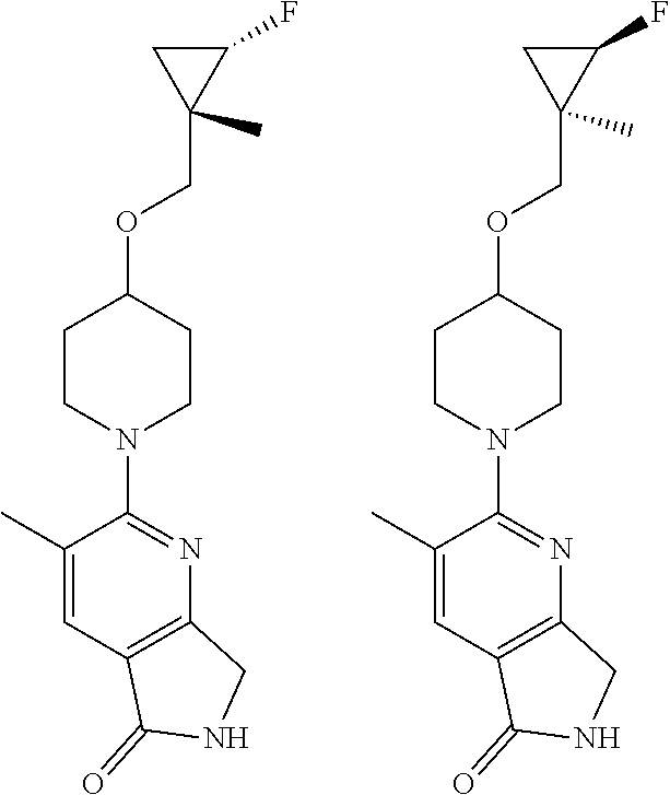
C1(COC2CCN(C3=NC4=C(C=C3C)C(=O)NC4)CC2)(C)C(F)C1.C1(COC2CCN(C3=NC4=C(C=C3C)C(=O)NC4)CC2)(C)C(F)C1
